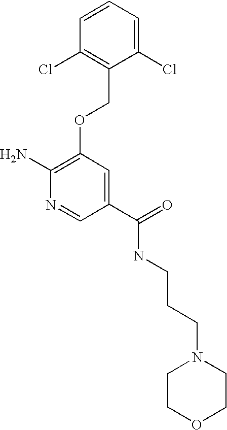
C1COCCN1CCCNC(C1=CC(OCC2=C(Cl)C=CC=C2Cl)=C(N)N=C1)=O
